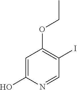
C1=C(O)N=CC(I)=C1OCC
